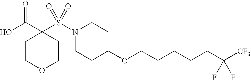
C1COCCC1(C(O)=O)S(N1CCC(OCCCCCC([CF3])(F)F)CC1)(=O)=O
